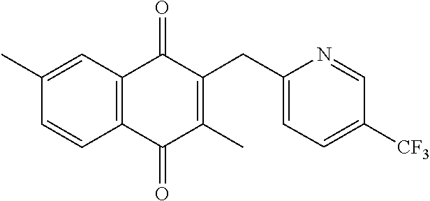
C1=CC2=C(C=C1C)C(=O)C(CC1=CC=C([CF3])C=N1)=C(C)C2=O
